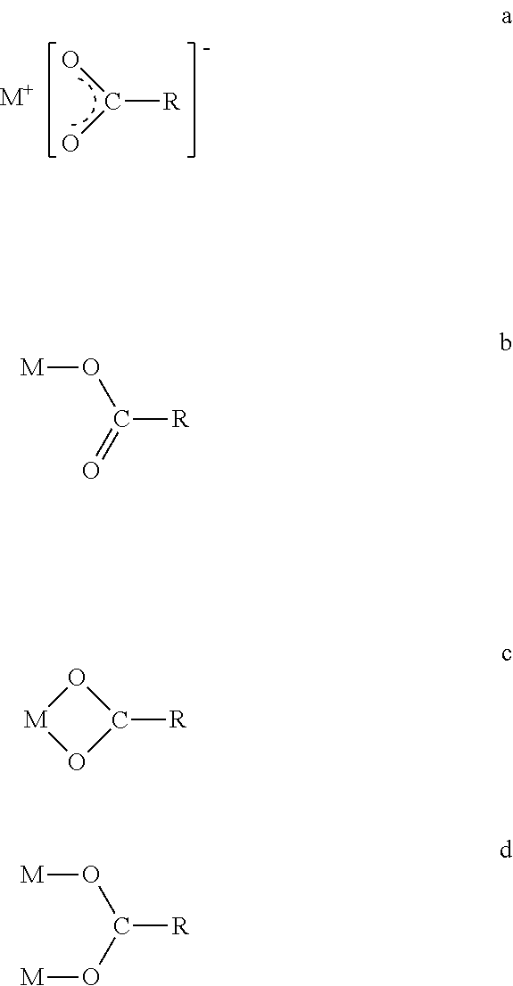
OC(O)[R].[M+].C([R])(O[M])=O.C1([R])O[M]O1.C([R])(O[M])O[M]
